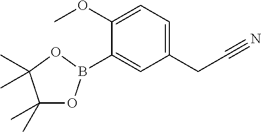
C1(OC)=CC=C(CC#N)C=C1B1OC(C)(C)C(C)(C)O1
